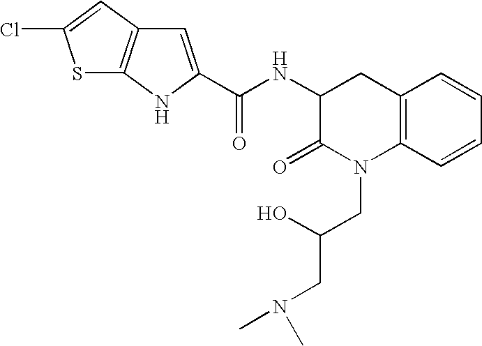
C12=C(C=CC=C1)N(CC(O)CN(C)C)C(=O)C(NC(=O)C1=CC3=C(N1)SC(Cl)=C3)C2
